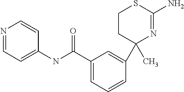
C1(C(NC2=CC=NC=C2)=O)=CC=CC(C2(C)N=C(N)SCC2)=C1
